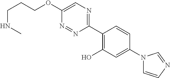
C(OC1=CN=C(C2=C(O)C=C(N3C=CN=C3)C=C2)N=N1)CCNC
